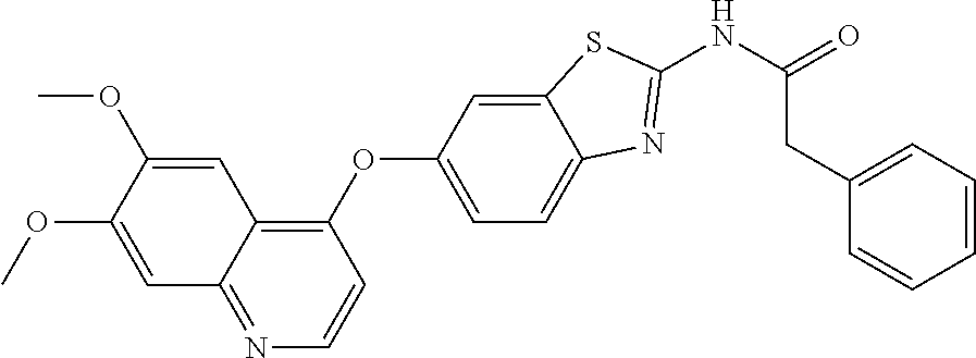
C1(OC2=CC=C3C(=C2)SC(NC(CC2=CC=CC=C2)=O)=N3)=C2C(=NC=C1)C=C(OC)C(OC)=C2
